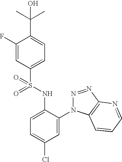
C1(F)=CC(S(=O)(NC2=CC=C(Cl)C=C2N2N=NC3=C2C=CC=N3)=O)=CC=C1C(C)(C)O
